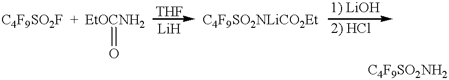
[EtOCNH2]=O
